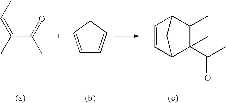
C(C(=O)C)(=CC)C.C1=CCC=C1.C1=CC2C(C)(C(C)=O)C(C)C1C2
